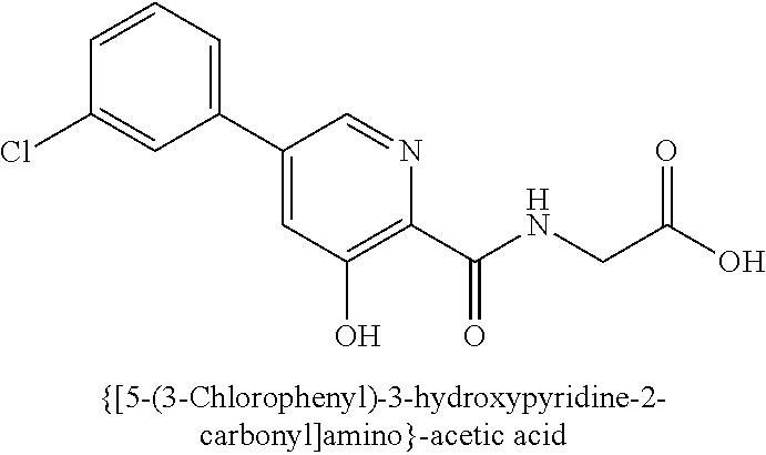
C1(C2=CC(O)=C(C(NCC(O)=O)=O)N=C2)=CC=CC(Cl)=C1
